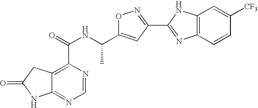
C12=NC=NC(C(NC(C3=CC(C4=NC5=C(N4)C=C([CF3])C=C5)=NO3)C)=O)=C1CC(=O)N2
